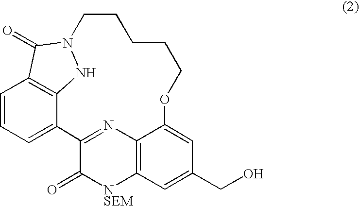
C1=CC=C2C3=C1C(=O)N(N3)CCCCCOC1=CC(CO)=CC3=C1N=C2C(=O)[NSEM]3
